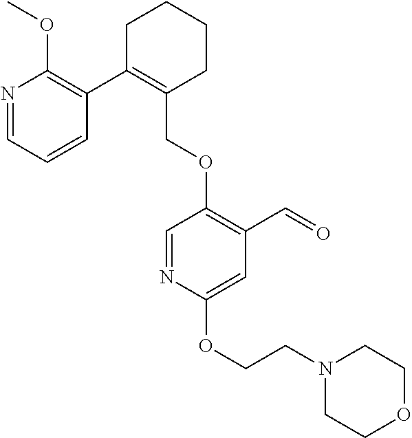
C1C(C2=C(OC)N=CC=C2)=C(COC2=C(C=O)C=C(OCCN3CCOCC3)N=C2)CCC1
